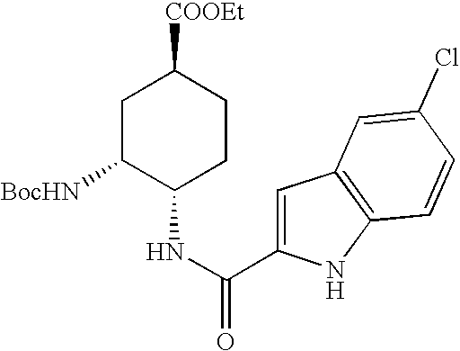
C1=C(C(NC2CCC([COOEt])CC2[BocHN])=O)NC2=C1C=C(Cl)C=C2
